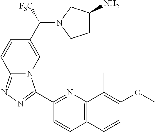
C1(C2=NN=C3N2C=C(C(N2CCC(N)C2)[F3C])C=C3)=NC2=C(C=C1)C=CC(OC)=C2C
